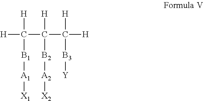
[H]C(C(C([H])([H])[B3][Y])([H])[B2][A2][X2])([H])[B1][A1][X1]
